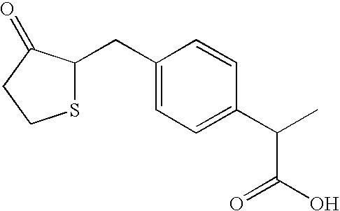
C1(CC2SCCC2=O)=CC=C(C(C)C(O)=O)C=C1
